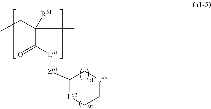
C1([Za1][La1]C(C([R31])(CC)C)=O)[La2]CC[La3]C1
